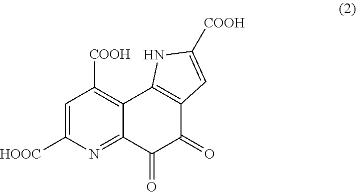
C1=C([HOOC])N=C2C(=C1[COOH])C1=C(C(=O)C2=O)C=C([COOH])N1
